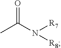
O=C(N([R8])[R7])C
